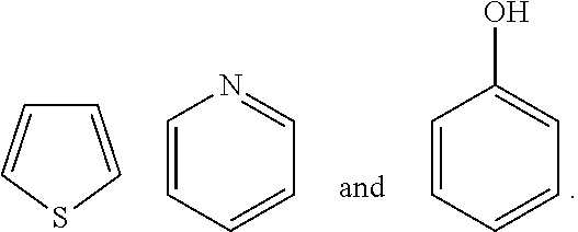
C1=CC=CC=C1O.C1=CSC=C1.C1=CC=CC=N1
